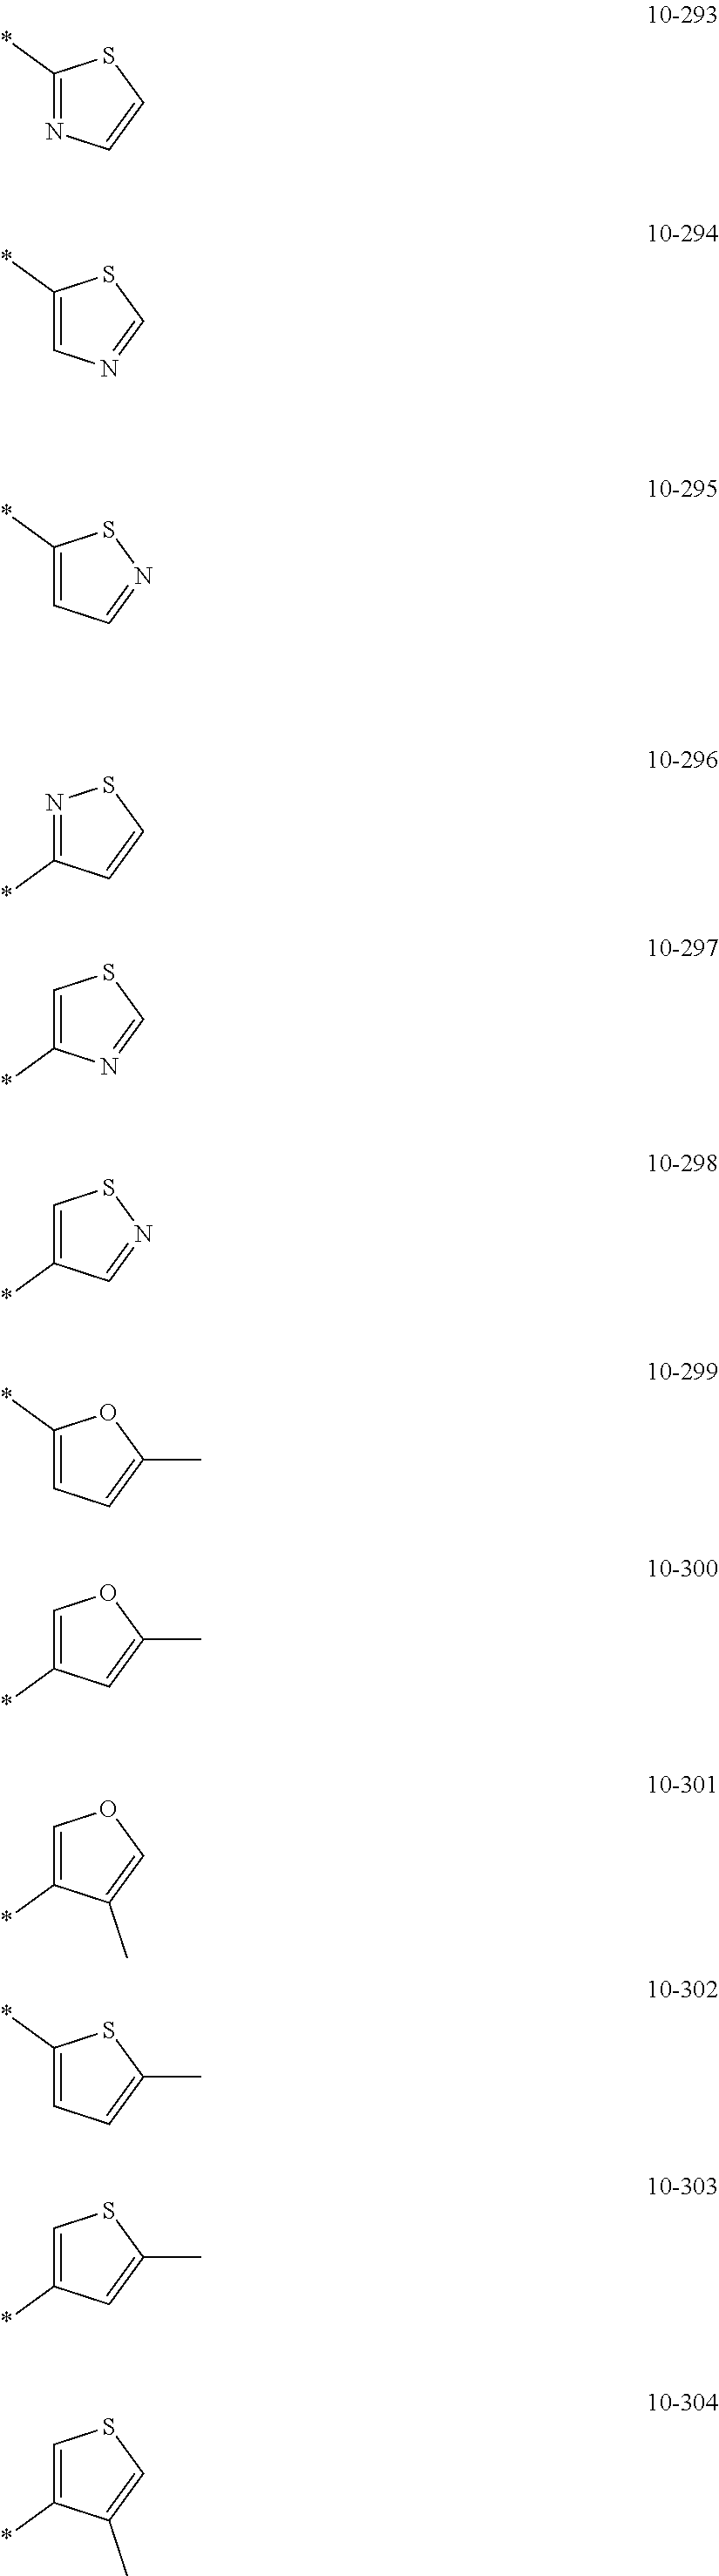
C1(*)=NC=CS1.C1(*)=CN=CS1.C1(*)=CC=NS1.N1=C(*)C=CS1.C1=C(*)N=CS1.C1=C(*)C=NS1.C1(*)=CC=C(C)O1.C1=C(*)C=C(C)O1.C1=C(*)C(C)=CO1.C1(*)=CC=C(C)S1.C1=C(*)C=C(C)S1.C1=C(*)C(C)=CS1
